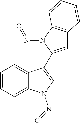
C1=CC=C2C(=C1)C(C1=CC3=C(N1N=O)C=CC=C3)=CN2N=O
